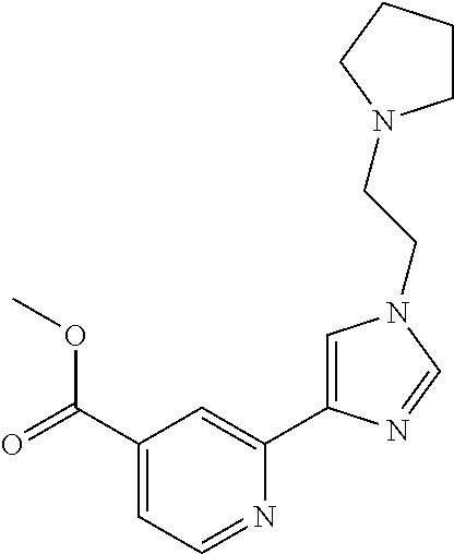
C1(C(=O)OC)=CC=NC(C2=CN(CCN3CCCC3)C=N2)=C1
